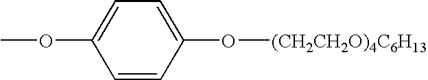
C1=CC(O[(CH2CH2O)4C6H13])=CC=C1OC
